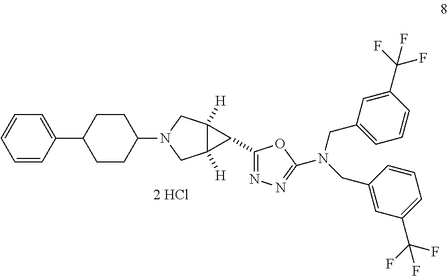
C1=CC(C2CCC(N3CC4([H])C([H])(C3)C4C3=NN=C(N(CC4=CC(C(F)(F)F)=CC=C4)CC4=CC=CC(C(F)(F)F)=C4)O3)CC2)=CC=C1
